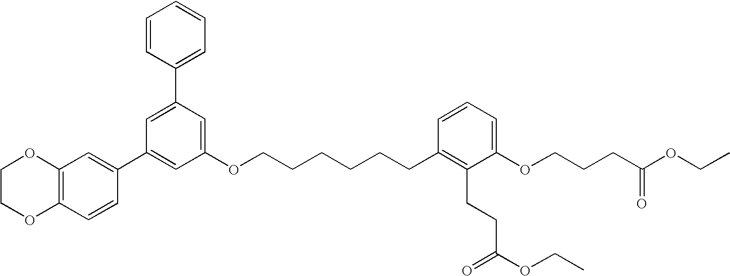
C1=C(C2=CC=CC=C2)C=C(OCCCCCCC2=C(CCC(OCC)=O)C(OCCCC(OCC)=O)=CC=C2)C=C1C1=CC2=C(C=C1)OCCO2
